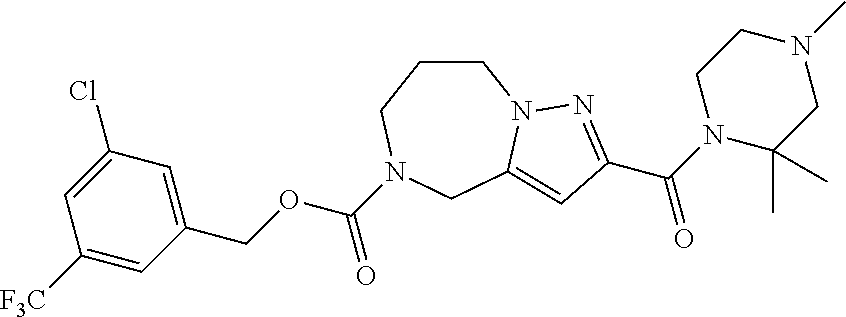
C1CCN(C(OCC2=CC(Cl)=CC([F3C])=C2)=O)CC2=CC(C(=O)N3CCN(C)CC3(C)C)=NN12
